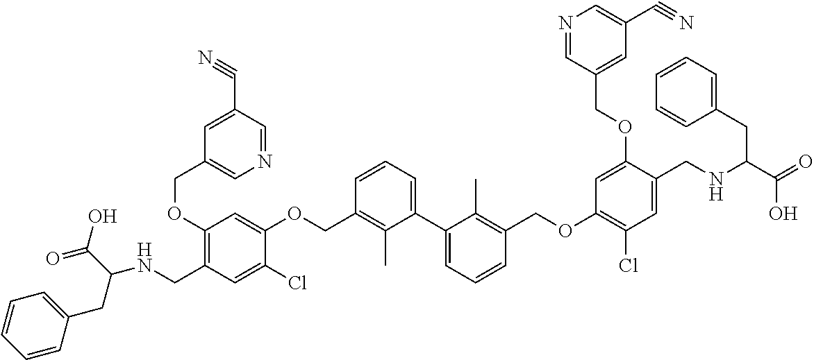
C1(OCC2=CN=CC(C#N)=C2)=C(CNC(C(O)=O)CC2=CC=CC=C2)C=C(Cl)C(OCC2=C(C)C(C3=CC=CC(COC4=C(Cl)C=C(CNC(C(=O)O)CC5=CC=CC=C5)C(OCC5=CC(C#N)=CN=C5)=C4)=C3C)=CC=C2)=C1
